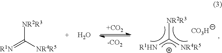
[+CO2].[NR2R3]C([R1HN])[NR4R5].[CO3H].[NR2R3]C(=[R1N])[NR4R5].O
